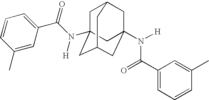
C1C2(N(C(C3=CC=CC(C)=C3)=O)[H])CC3CC(N([H])C(C4=CC=CC(C)=C4)=O)(CC1C3)C2
